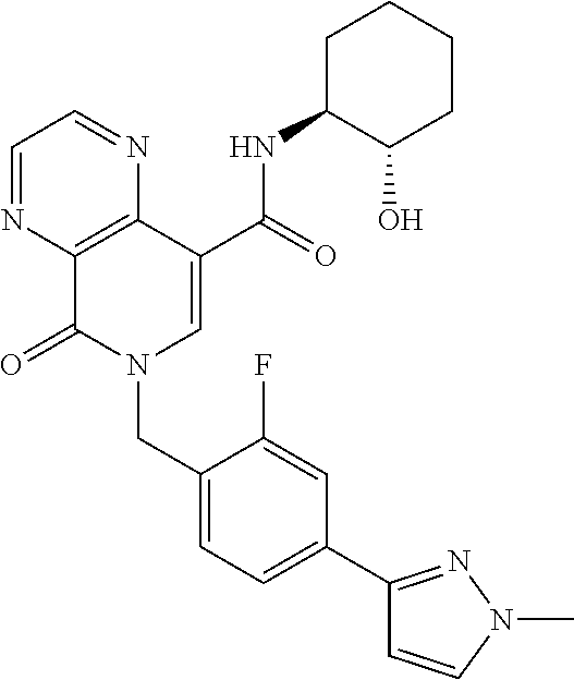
C1=NC2=C(N=C1)C(C(=O)NC1C(O)CCCC1)=CN(CC1=CC=C(C3=NN(C)C=C3)C=C1F)C2=O
